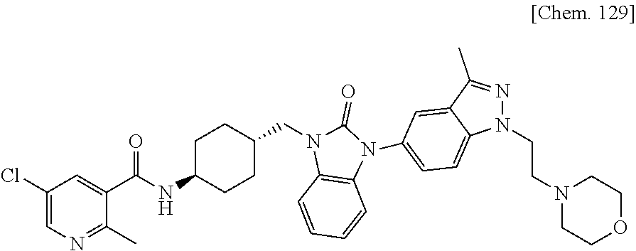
C1(Cl)=CN=C(C)C(C(NC2CCC(CN3C4=C(N(C5=CC=C6C(=C5)C(C)=NN6CCN5CCOCC5)C3=O)C=CC=C4)CC2)=O)=C1
